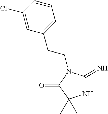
N1C(=N)N(CCC2=CC=CC(Cl)=C2)C(=O)C1(C)C
